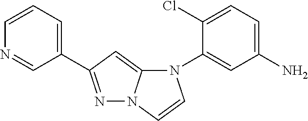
N1(C2=CC(N)=CC=C2Cl)C2=CC(C3=CC=CN=C3)=NN2C=C1
